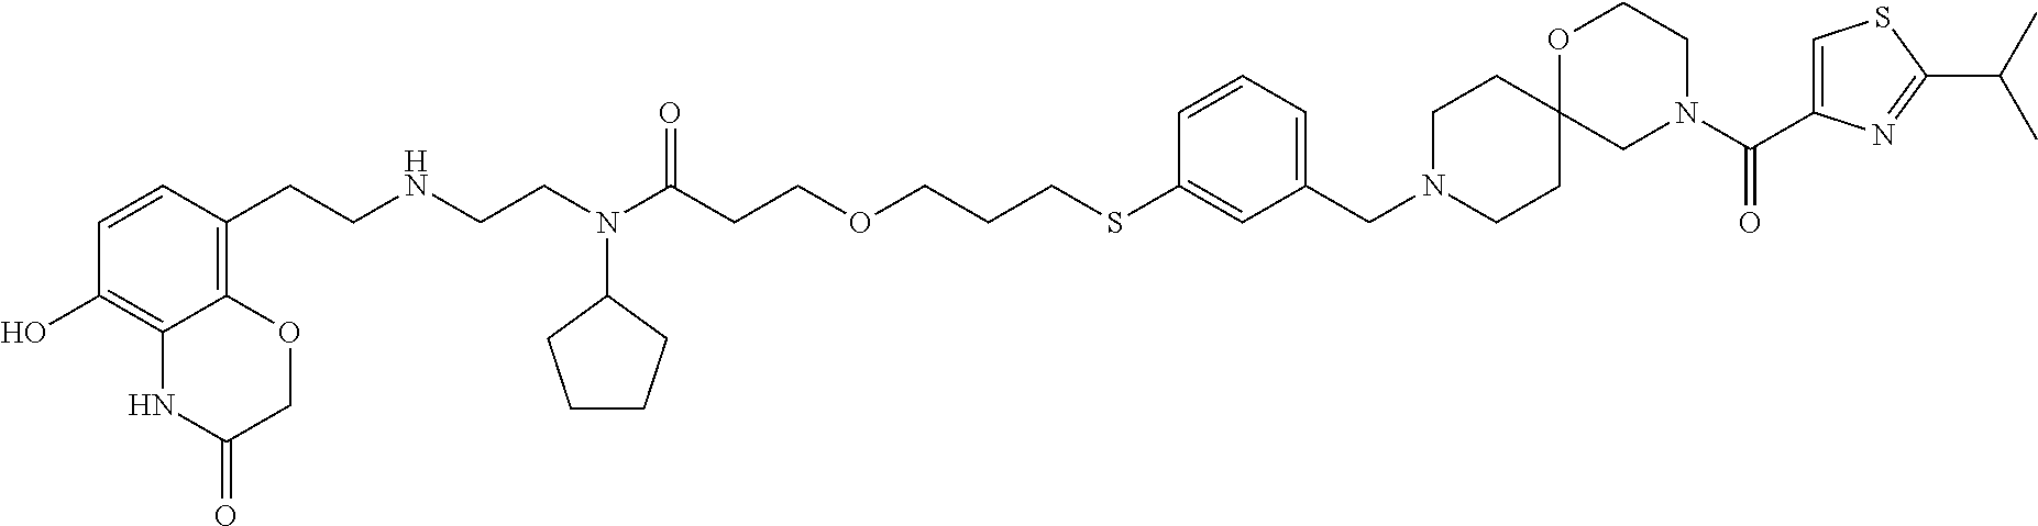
C1CC2(CCN1CC1=CC=CC(SCCCOCCC(N(CCNCCC3=C4C(=C(O)C=C3)NC(=O)CO4)C3CCCC3)=O)=C1)CN(C(C1=CSC(C(C)C)=N1)=O)CCO2
